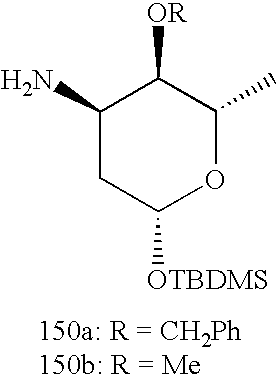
C1(N)CC([OTBDMS])OC(C)C1[OR]
